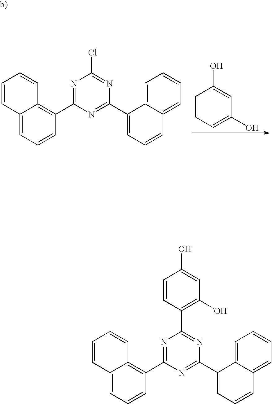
C1=CC(O)=CC(O)=C1.C1=CC2=CC=CC(C3=NC(Cl)=NC(C4=CC=CC5=CC=CC=C45)=N3)=C2C=C1.C1=CC2=CC=CC(C3=NC(C4=C(O)C=C(O)C=C4)=NC(C4=CC=CC5=CC=CC=C45)=N3)=C2C=C1
